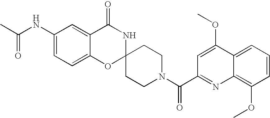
C1(NC(C)=O)=CC=C2C(=C1)C(=O)NC1(O2)CCN(C(C2=NC3=C(OC)C=CC=C3C(OC)=C2)=O)CC1
